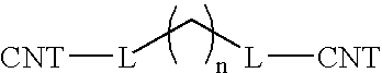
[CNT][L]C[L][CNT]
